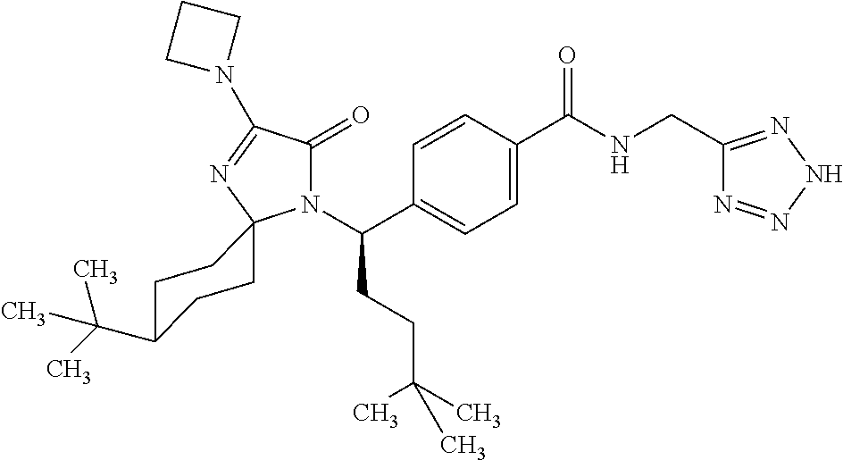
C1=C(C(=O)NCC2=NNN=N2)C=CC(C(N2C(=O)C(N3CCC3)=NC23CCC(C(C)(C)C)CC3)CCC(C)(C)C)=C1
